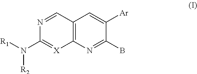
C12=C(N=C(B)C([Ar])=C1)[X]=C(N([R1])[R2])N=C2
